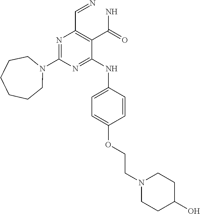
N1=C(N2CCCCCC2)N=C(NC2=CC=C(OCCN3CCC(O)CC3)C=C2)C(C(N)=O)=C1C=N
